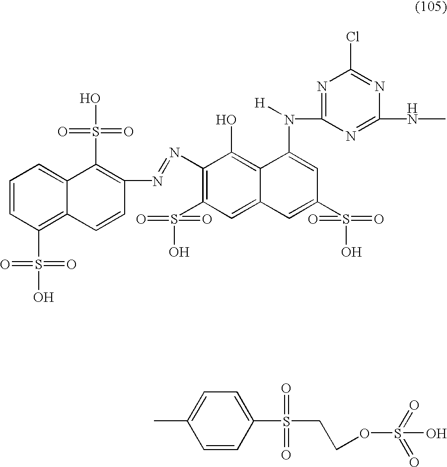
C1=CC(S(=O)(=O)O)=C2C(=C1)C(S(=O)(=O)O)=C(N=NC1=C(S(O)(=O)=O)C=C3C(=C1O)C(N([H])C1=NC(Cl)=NC(NC)=N1)=CC(S(O)(=O)=O)=C3)C=C2.CC1=CC=C(S(=O)(=O)CCOS(=O)(=O)O)C=C1
